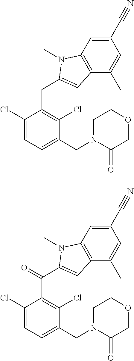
N1(C)C(CC2=C(Cl)C(CN3CCOCC3=O)=CC=C2Cl)=CC2=C1C=C(C#N)C=C2C.N1(C)C(C(C2=C(Cl)C(CN3CCOCC3=O)=CC=C2Cl)=O)=CC2=C1C=C(C#N)C=C2C
